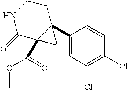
N1C(=O)C2(C(=O)OC)C(C3=CC(Cl)=C(Cl)C=C3)(CC1)C2
